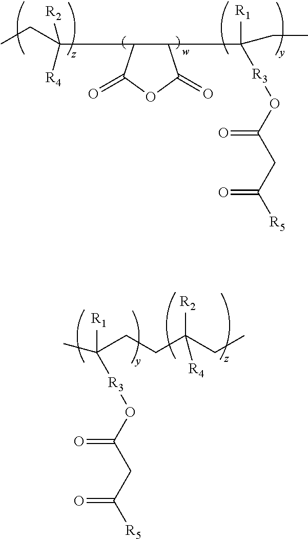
C(C)C(C1C(C([R1])([R3]OC(CC([R5])=O)=O)CC)C(=O)OC1=O)([R2])[R4].C([R1])([R3]OC(CC([R5])=O)=O)(CCC(CC)([R2])[R4])C
